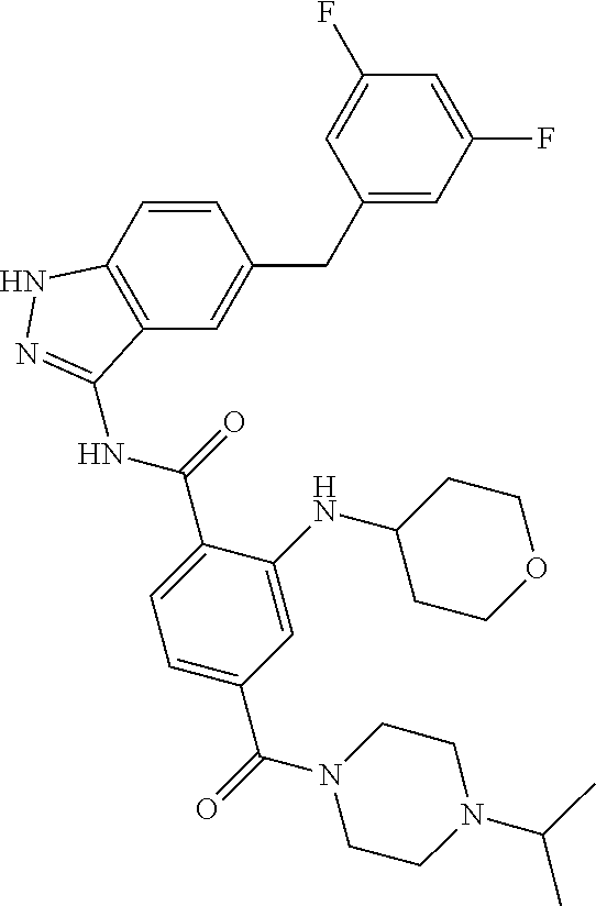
C1(CC2=CC3=C(C=C2)NN=C3NC(=O)C2=CC=C(C(=O)N3CCN(C(C)C)CC3)C=C2NC2CCOCC2)=CC(F)=CC(F)=C1
